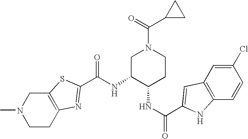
C12=C(CCN(C)C1)N=C(C(NC1C(NC(=O)C3=CC4=C(C=CC(Cl)=C4)N3)CCN(C(=O)C3CC3)C1)=O)S2
